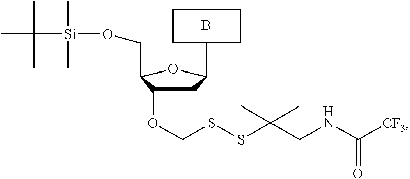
CC(C)(C)[Si](OCC1C(OCSSC(C)(C)CNC([CF3])=O)CC(C2CCCCC2)O1)(C)C.B
